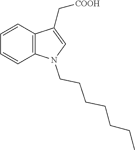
[COOH]CC1=CN(CCCCCCC)C2=C1C=CC=C2
